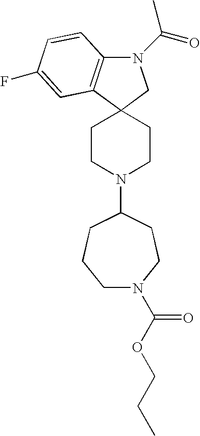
N1(C(=O)C)C2=C(C3(C1)CCN(C1CCCN(C(OCCC)=O)CC1)CC3)C=C(F)C=C2
